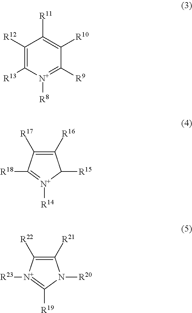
C1([R12])=C([R13])[N+]([R8])=C([R9])C([R10])=C1[R11].C1([R16])=C([R17])C([R18])=[N+]([R14])C1[R15].C1([R21])=C([R22])[N+]([R23])=C([R19])N1[R20]
